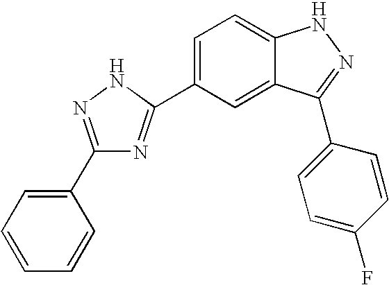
C1=C(C2=NC(C3=CC=CC=C3)=NN2)C=C2C(=C1)NN=C2C1=CC=C(F)C=C1
